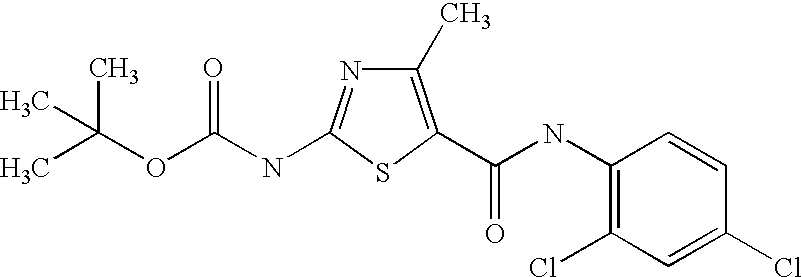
CC(OC(NC1=NC(C)=C(C(NC2=C(Cl)C=C(Cl)C=C2)=O)S1)=O)(C)C
